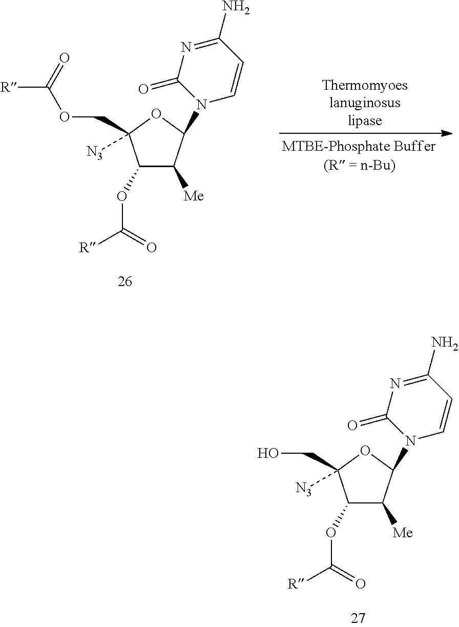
C1(OC([R])=O)C([Me])C(N2C=CC(N)=NC2=O)OC1(COC([R])=O)[N3].C1(OC([R])=O)C([Me])C(N2C=CC(N)=NC2=O)OC1(CO)[N3]
